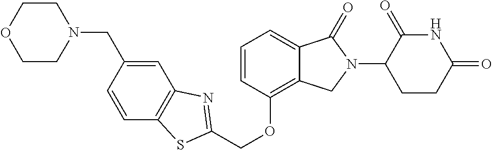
C(OC1=C2C(=CC=C1)C(=O)N(C1C(=O)NC(=O)CC1)C2)C1=NC2=C(C=CC(CN3CCOCC3)=C2)S1
